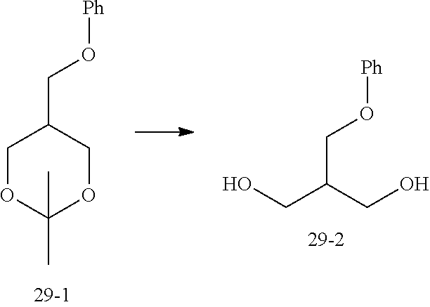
OCC(CO)CO[Ph].C1OC(C)(C)OCC1CO[Ph]
